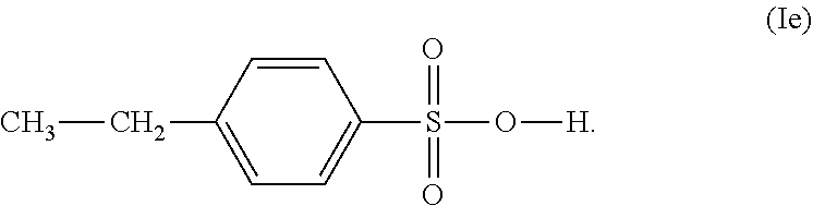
C1=CC(CC)=CC=C1S(=O)(=O)O[H]
